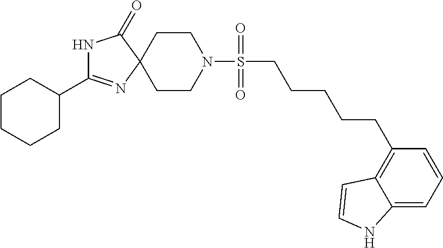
C1CN(S(=O)(CCCCCC2=C3C(=CC=C2)NC=C3)=O)CCC12C(=O)NC(C1CCCCC1)=N2
